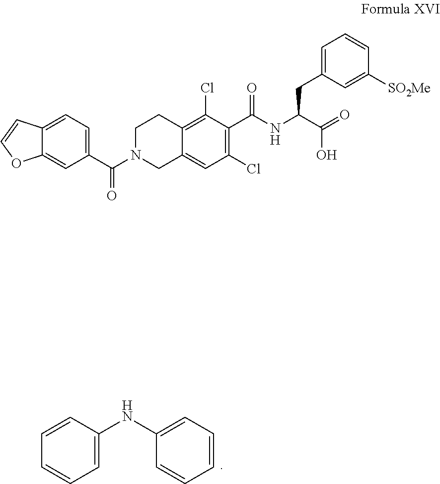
C1(NC2=CC=CC=C2)=CC=CC=C1.OC(C(NC(C1=C(Cl)C=C2CN(C(=O)C3=CC=C4C(=C3)OC=C4)CCC2=C1Cl)=O)CC1=CC=CC([SO2Me])=C1)=O
